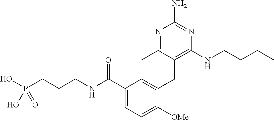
C1(C(NCCCP(O)(O)=O)=O)=CC=C([OMe])C(CC2=C(NCCCC)N=C(N)N=C2C)=C1
